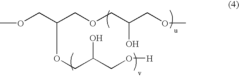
COCC(COCC(COC)O)OCC(CO[H])O
